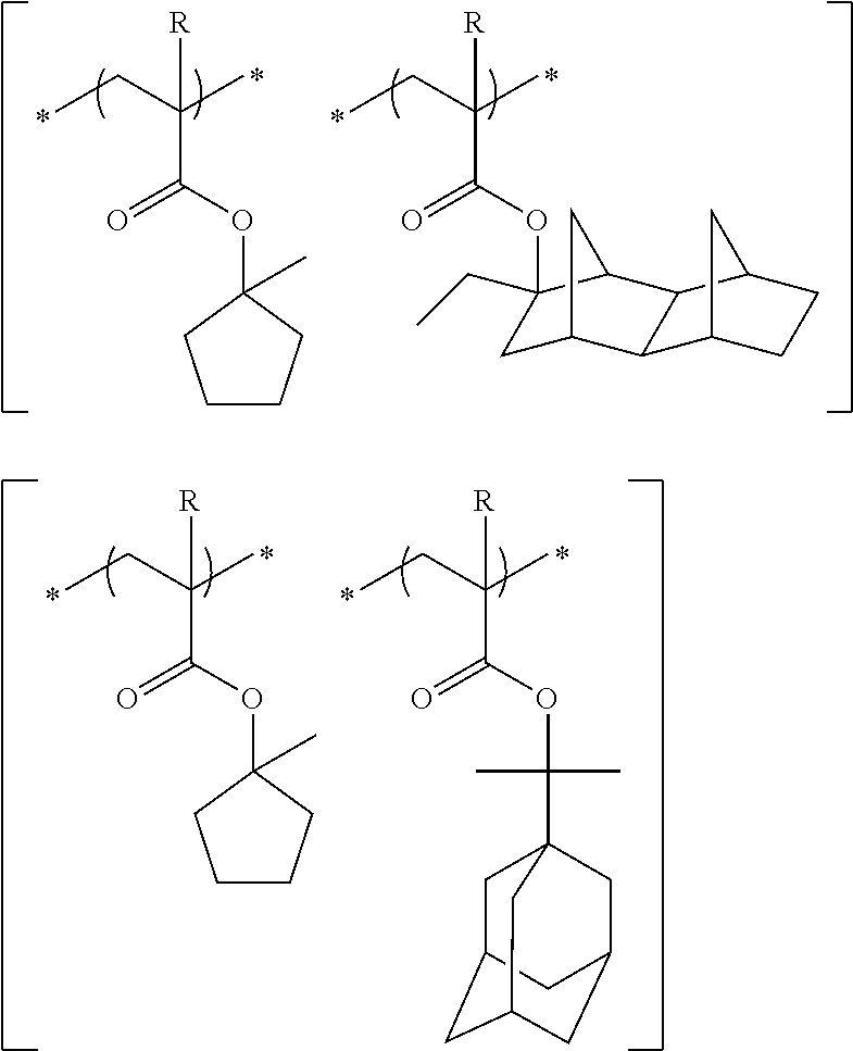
C(C(OC1(C)CCCC1)=O)(CC)(C)[R].C(C(OC1(CC)CC2CC1C1C2C2CCC1C2)=O)(CC)(C)[R].C(C(OC1(C)CCCC1)=O)(CC)(C)[R].C(C(OC(C)(C)C12CC3CC(CC(C1)C3)C2)=O)(CC)(C)[R]
